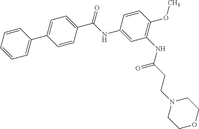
C1=CC=CC=C1C1=CC=C(C(NC2=CC(NC(CCN3CCOCC3)=O)=C(OC)C=C2)=O)C=C1
